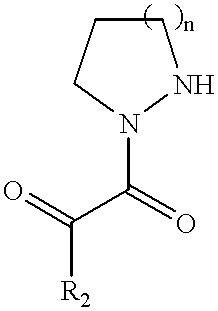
C1CCN(C(C(=O)[R2])=O)N1
